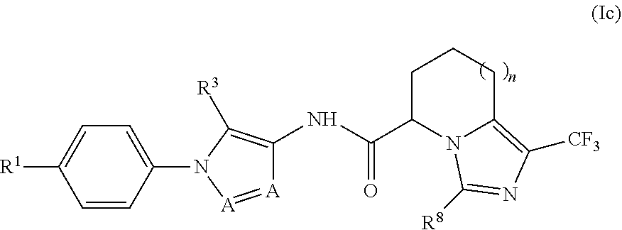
[A]1=[A]N(C2=CC=C([R1])C=C2)C([R3])=C1NC(C1CCCC2=C([CF3])N=C([R8])N12)=O
